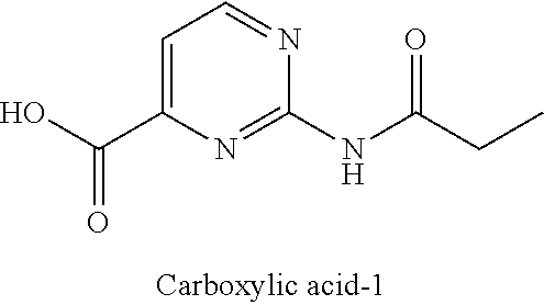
C1=C(C(O)=O)N=C(NC(CC)=O)N=C1
